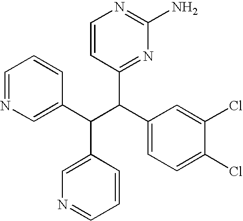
C1=NC=C(C(C(C2=CC=C(Cl)C(Cl)=C2)C2=NC(N)=NC=C2)C2=CN=CC=C2)C=C1
